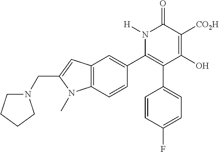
C12=C(C=CC(C3=C(C4=CC=C(F)C=C4)C(O)=C([CO2H])C(=O)N3[H])=C1)N(C)C(CN1CCCC1)=C2
